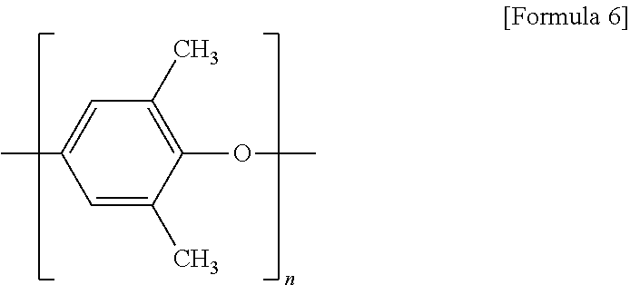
CC1=CC(C)=C(OC)C(C)=C1
